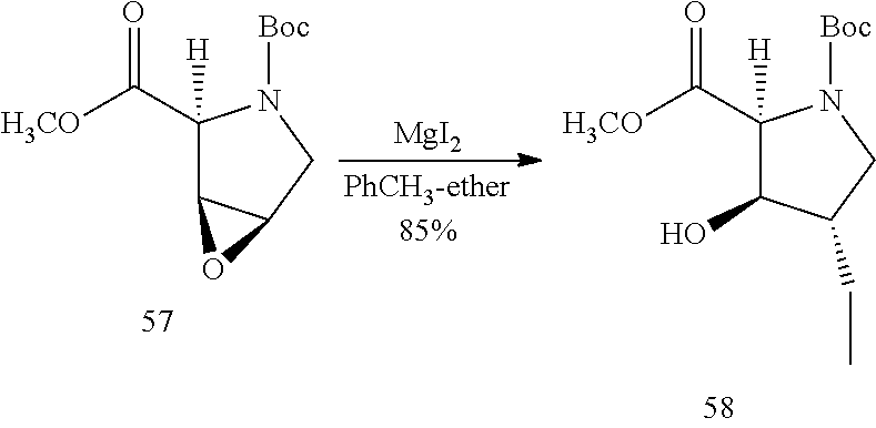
C1(C([H3CO])=O)([H])C2C(CN1[Boc])O2.[MgI2].C1(C([H3CO])=O)([H])C(O)C(CC)CN1[Boc]
